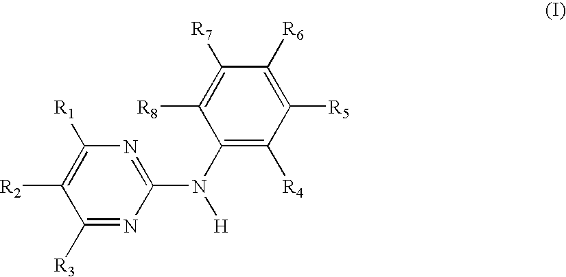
C1(N([H])C2=NC([R1])=C([R2])C([R3])=N2)=C([R4])C([R5])=C([R6])C([R7])=C1[R8]
